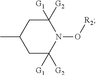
CC1CC([G2])([G1])N(O[R2])C([G2])([G1])C1
